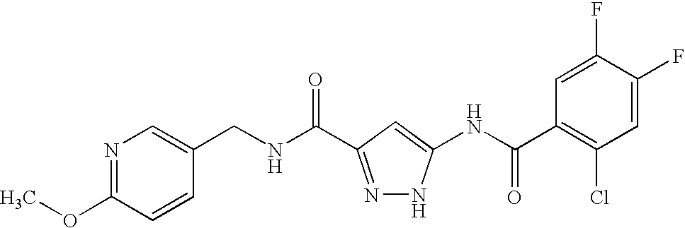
N(C(=O)C1=NNC(NC(C2=C(Cl)C=C(F)C(F)=C2)=O)=C1)CC1=CN=C(OC)C=C1
